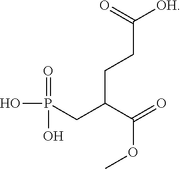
OP(=O)(CC(C(=O)OC)CCC([OH])=O)O
